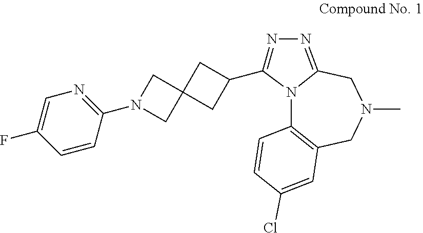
N12C3=C(CN(C)CC1=NN=C2C1CC2(C1)CN(C1=NC=C(F)C=C1)C2)C=C(Cl)C=C3
